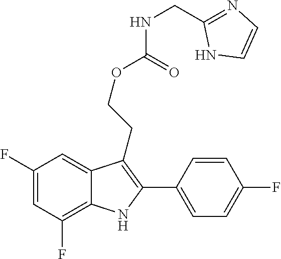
C1(F)=C2C(=CC(F)=C1)C(CCOC(=O)NCC1=NC=CN1)=C(C1=CC=C(F)C=C1)N2
